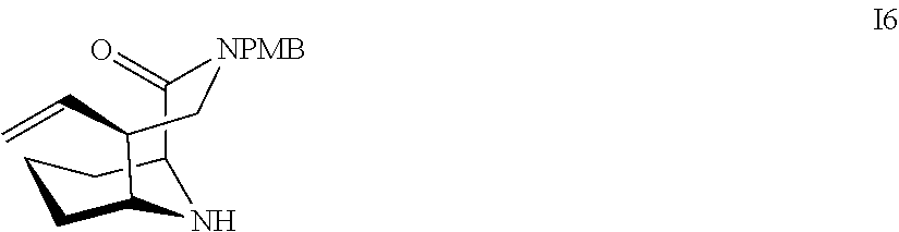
C12C(=O)[NPMB]CC(C=C)C(CCC1)N2
